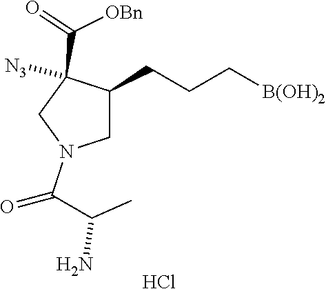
C([B(OH)2])CCC1CN(C(=O)C(N)C)CC1([N3])C(=O)[OBn].Cl
